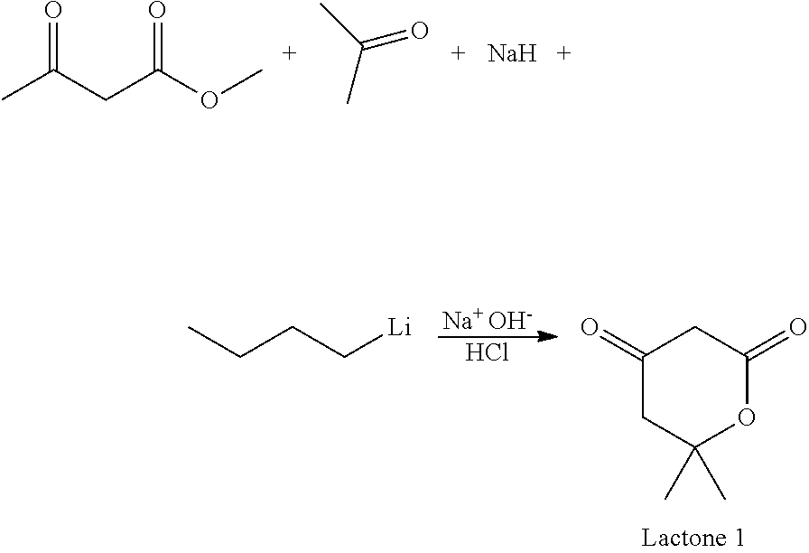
CC(CC(OC)=O)=O.CC(C)=O.[Na].[Na+ OH-].Cl.C1(=O)CC(=O)OC(C)(C)C1.C(CC[Li])C
